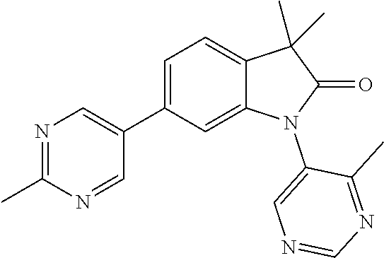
C1(C2=CN=C(C)N=C2)=CC=C2C(=C1)N(C1=CN=CN=C1C)C(=O)C2(C)C
